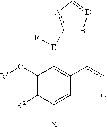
C1([E]([R])c2[A]-c[D]B2)=C2ccOC2=C([X])C([R2])=C1O[R3]
